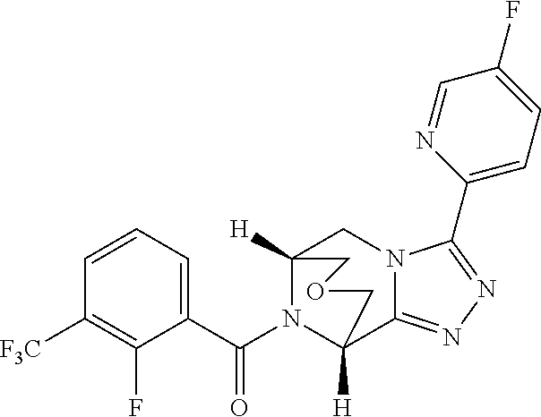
C1=CC=C(C(N2C3([H])C4=NN=C(C5=CC=C(F)C=N5)N4CC2([H])COC3)=O)C(F)=C1[F3C]
